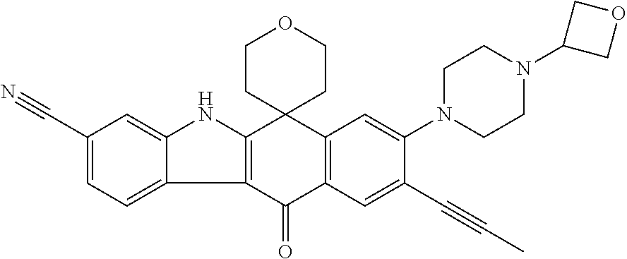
C12=C(C(=O)C3=C(C=C(N4CCN(C5COC5)CC4)C(C#CC)=C3)C13CCOCC3)C1=CC=C(C#N)C=C1N2
